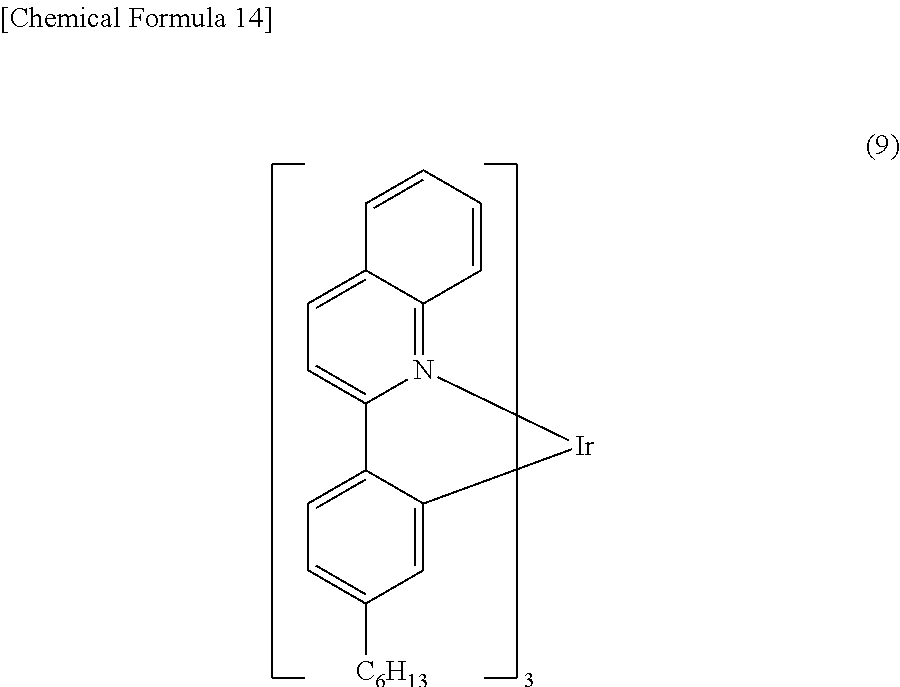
C12=CC=C([C6H13])C=C1[Ir]N1=C3C(=CC=C21)C=CC=C3
